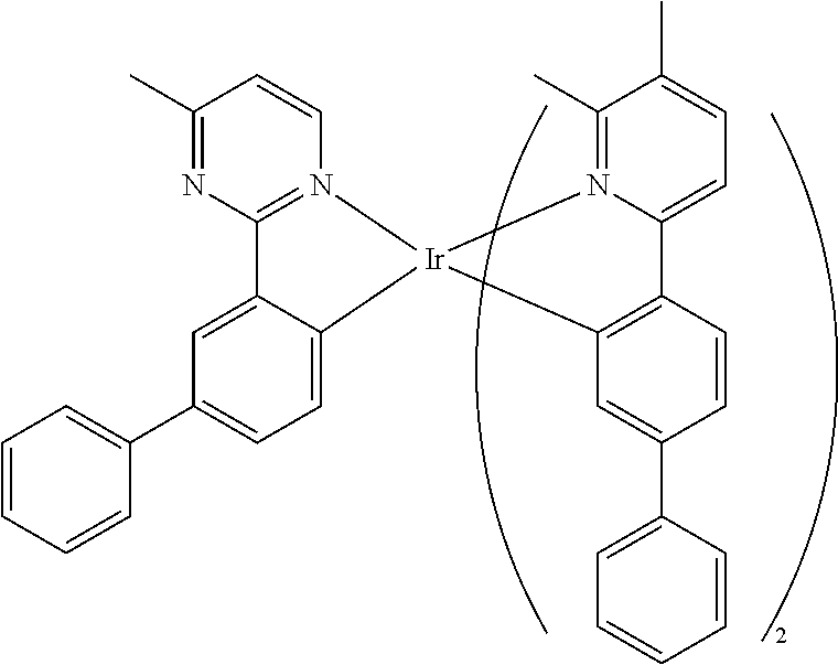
C12=N(C=CC(C)=N1)[Ir]1(C3=CC=C(C4=CC=CC=C4)C=C23)C2=C(C3=CC=C(C)C(C)=N31)C=CC(C1=CC=CC=C1)=C2
